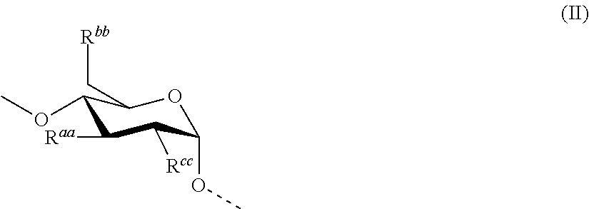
C1(OC)C(C[Rbb])OC(OC)C([Rcc])C1[Raa]
